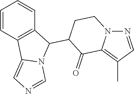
N1=CC(C)=C2N1CCC(C1C3=C(C4=CN=CN14)C=CC=C3)C2=O
